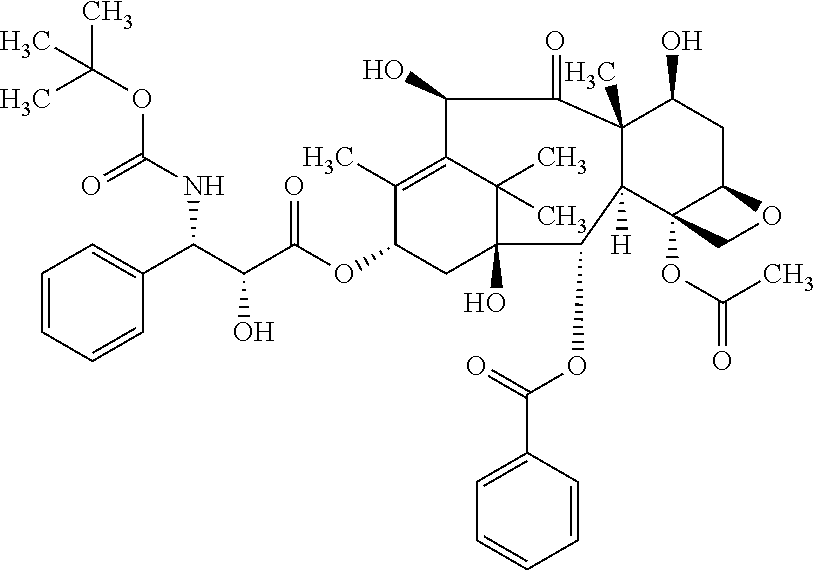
C1=CC=CC(C(C(C(OC2CC3(O)C(C)(C)C(=C2C)C(O)C(=O)C2(C)C(O)CC4C(OC(C)=O)(C2([H])C3OC(C2=CC=CC=C2)=O)CO4)=O)O)NC(=O)OC(C)(C)C)=C1
